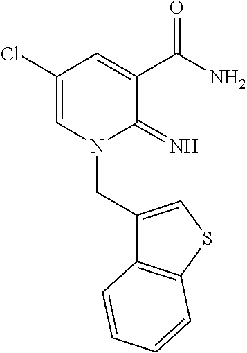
C1(Cl)=CN(CC2=CSC3=C2C=CC=C3)C(=N)C(C(N)=O)=C1
